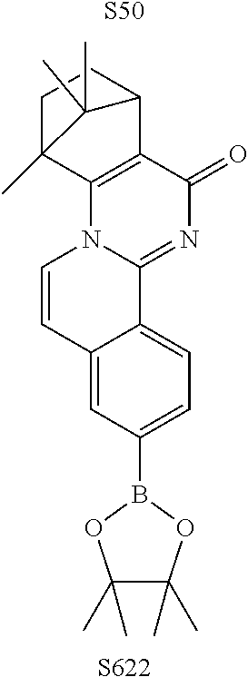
C12=C(C(=O)N=C3N1C=CC1=CC(B4OC(C)(C)C(C)(C)O4)=CC=C31)C1CCC2(C)C1(C)C.[S50].[S622]
